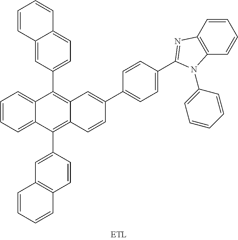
C1=CC=C2C(=C1)C(C1=CC=C3C(=C1)C=CC=C3)=C1C(=C2C2=CC3=C(C=C2)C=CC=C3)C=CC(C2=CC=C(C3=NC4=C(C=CC=C4)N3C3=CC=CC=C3)C=C2)=C1
